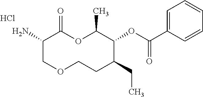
C1(N)COCCC(CC)C(OC(C2=CC=CC=C2)=O)C(C)OC1=O.Cl
